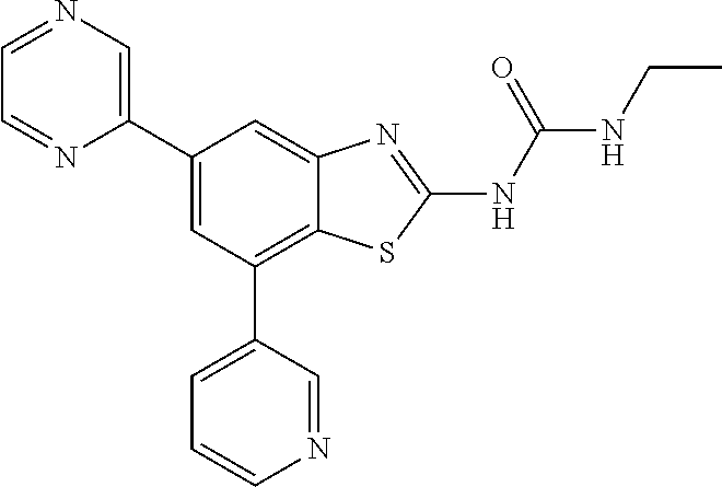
C1(C2=CC(C3=CC=CN=C3)=C3C(=C2)N=C(NC(NCC)=O)S3)=CN=CC=N1
